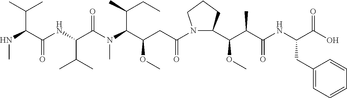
N(C(C(NC(C(N(C(C(CC(N1C(C(C(C(NC(C(O)=O)CC2=CC=CC=C2)=O)C)OC)CCC1)=O)OC)C(C)CC)C)=O)C(C)C)=O)C(C)C)C
